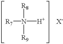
[R7]N([H])([R8])[R9].[X-]
